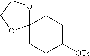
C12(OCCO1)CCC([OTs])CC2
